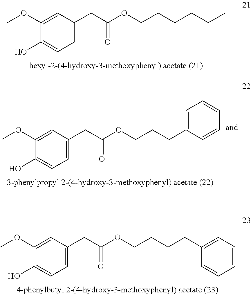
C1=C(CC(OCCCCCC)=O)C=C(OC)C(O)=C1.C1=C(CC(OCCCCC2=CC=CC=C2)=O)C=C(OC)C(O)=C1.C1=C(CC(OCCCC2=CC=CC=C2)=O)C=C(OC)C(O)=C1
